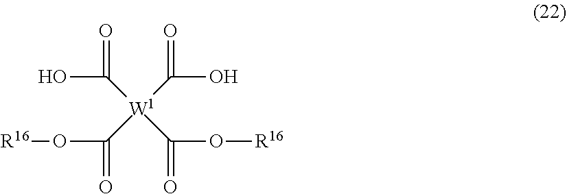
OC(=O)[W1](C(O)=O)(C(=O)O[R16])C(=O)O[R16]
